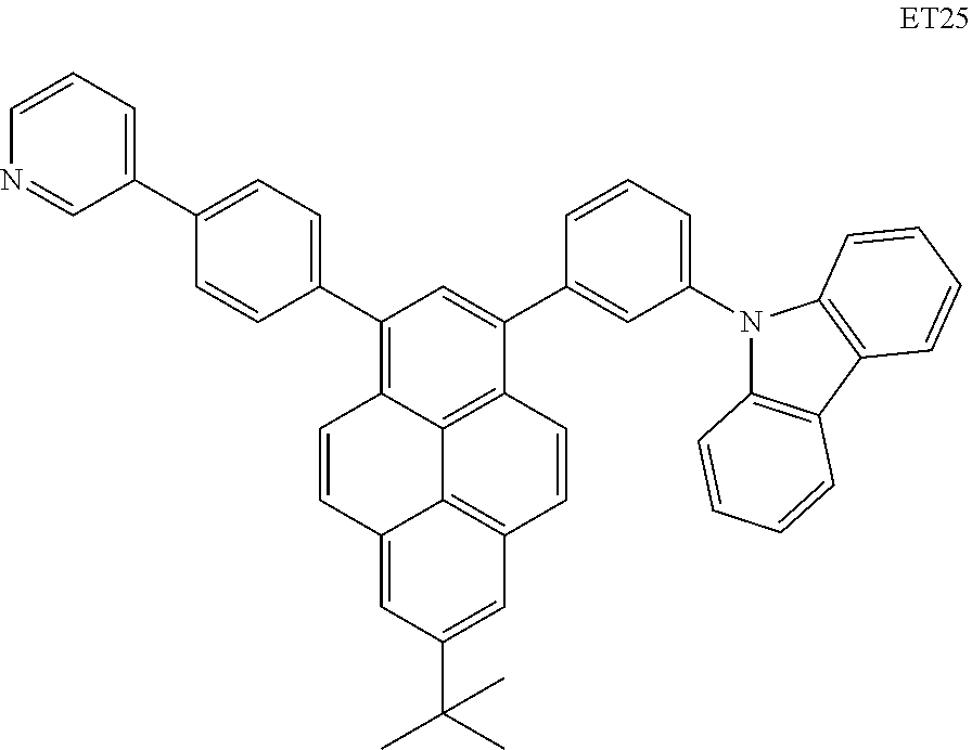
C12=C(C3=CC=C(C4=CC=CN=C4)C=C3)C=C(C3=CC(N4C5=C(C6=C4C=CC=C6)C=CC=C5)=CC=C3)C3=C1C1=C(C=C3)C=C(C(C)(C)C)C=C1C=C2
